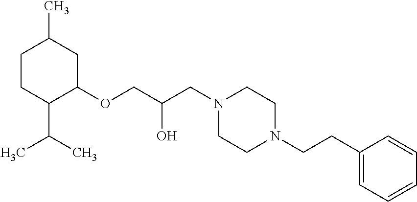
C1CC(C(C)C)C(OCC(CN2CCN(CCC3=CC=CC=C3)CC2)O)CC1C
